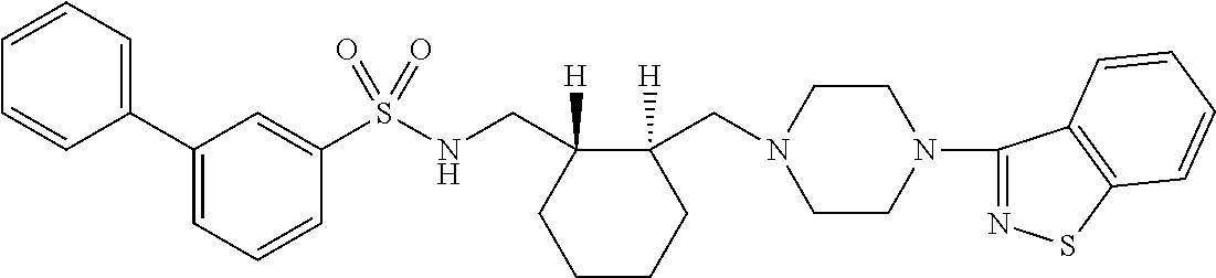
C1(C2=CC=CC(S(NCC3([H])CCCCC3(CN3CCN(C4=NSC5=C4C=CC=C5)CC3)[H])(=O)=O)=C2)=CC=CC=C1
